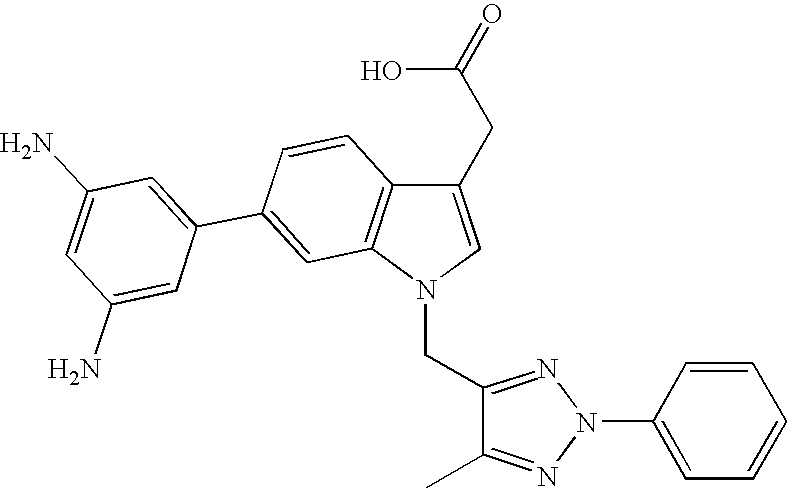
C(N1C=C(CC(=O)O)C2=C1C=C(C1=CC(N)=CC(N)=C1)C=C2)C1=NN(C2=CC=CC=C2)N=C1C
